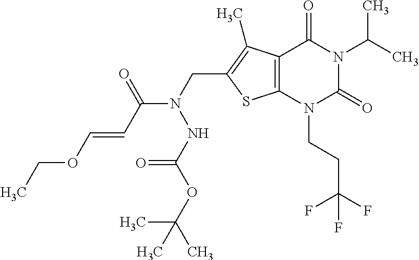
C12=C(N(CCC(F)(F)F)C(=O)N(C(C)C)C1=O)SC(CN(C(C=COCC)=O)NC(=O)OC(C)(C)C)=C2C
